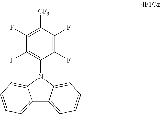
N1(C2=C(F)C(F)=C([CF3])C(F)=C2F)C2=CC=CC=C2C2=CC=CC=C12
